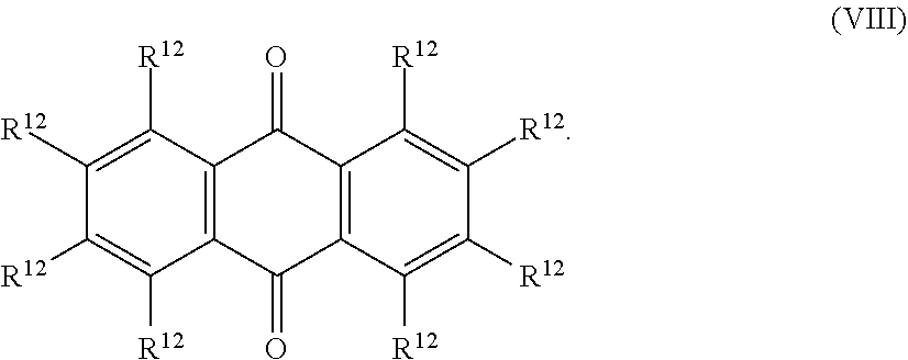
C12=C(C([R12])=C([R12])C([R12])=C1[R12])C(=O)C1=C(C2=O)C([R12])=C([R12])C([R12])=C1[R12]
